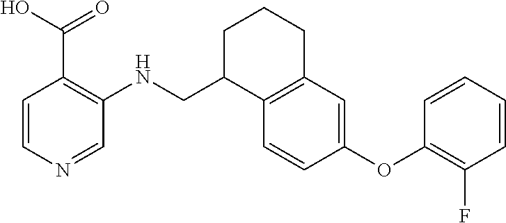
C1=CN=CC(NCC2C3=C(CCC2)C=C(OC2=C(F)C=CC=C2)C=C3)=C1C(=O)O
